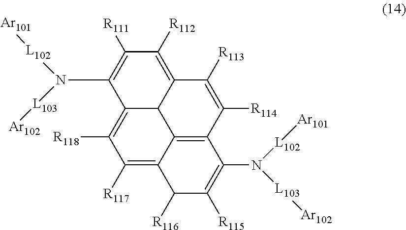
C12=C([R118])C([R117])=C3C4=C(C([R114])=C([R113])C(=C([R112])C([R111])=C1N([L103][Ar102])[L102][Ar101])C24)C(N([L102][Ar101])[L103][Ar102])=C([R115])C3[R116]
